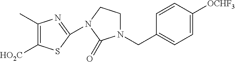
C1(CN2CCN(C3=NC(C)=C([HO2C])S3)C2=O)=CC=C([OCHF3])C=C1
